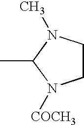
CC1N([COCH3])CCN1C
